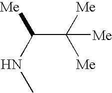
C(C([Me])([Me])[Me])(NC)[Me]
